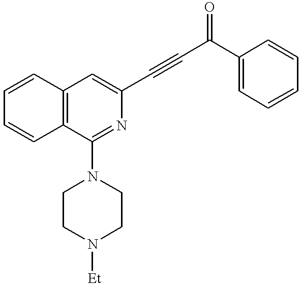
C1=CC=CC2=C1C=C(C#CC(C1=CC=CC=C1)=O)N=C2N1CCN([Et])CC1
